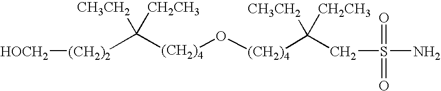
C([(CH2)4]O[(CH2)4]C(CS(N)(=O)=O)([CH3CH2])[CH2CH3])([CH3CH2])([CH2CH3])[(CH2)2][HOCH2]
